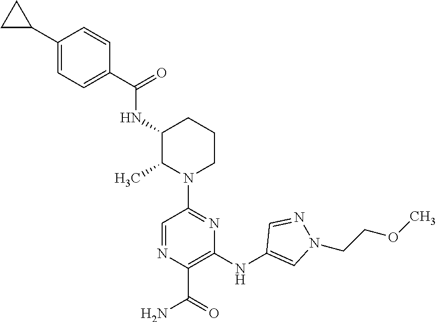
C1(C(=O)NC2C(C)N(C3=NC(NC4=CN(CCOC)N=C4)=C(C(=O)N)N=C3)CCC2)=CC=C(C2CC2)C=C1
